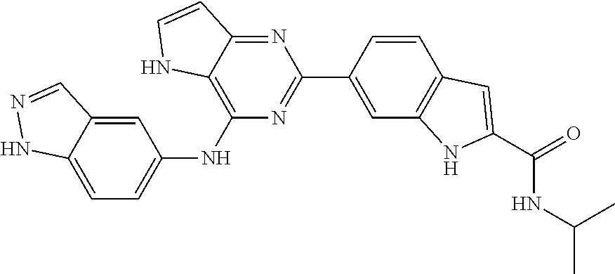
C1=CC(C2=NC(NC3=CC=C4C(=C3)C=NN4)=C3C(=N2)C=CN3)=CC2=C1C=C(C(=O)NC(C)C)N2
